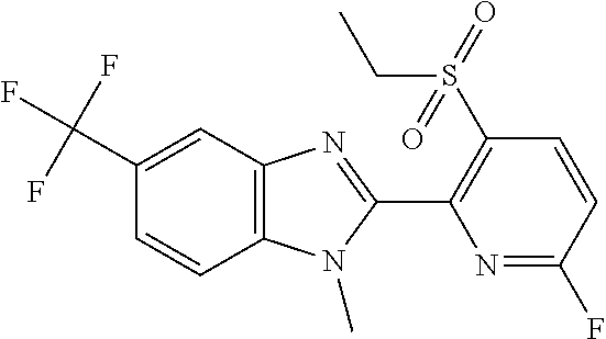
C12=C(C=C(C(F)(F)F)C=C1)N=C(C1=C(S(CC)(=O)=O)C=CC(F)=N1)N2C
